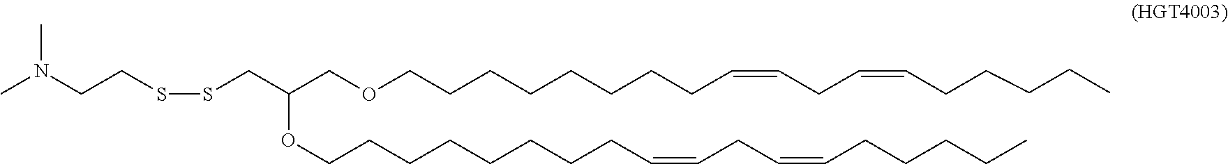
S(CC(COCCCCCCCCC=CCC=CCCCCC)OCCCCCCCCC=CCC=CCCCCC)SCCN(C)C
